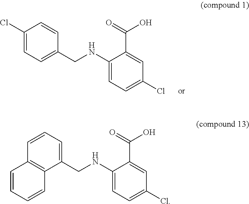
C1(Cl)=CC=C(CNC2=CC=C(Cl)C=C2C(O)=O)C=C1.C1=CC=C(CNC2=CC=C(Cl)C=C2C(=O)O)C2=C1C=CC=C2
